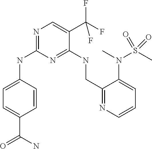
C1=C(NC2=NC=C(C(F)(F)F)C(NCC3=NC=CC=C3N(S(=O)(C)=O)C)=N2)C=CC(C(=O)N)=C1
